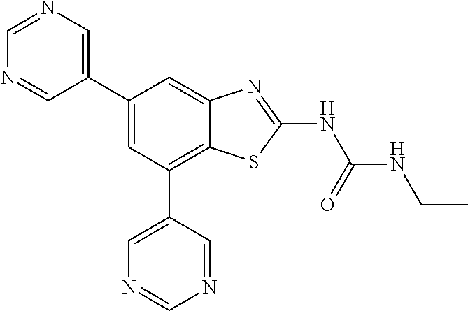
C1(C2=CN=CN=C2)=CC(C2=CN=CN=C2)=C2C(=C1)N=C(NC(NCC)=O)S2
